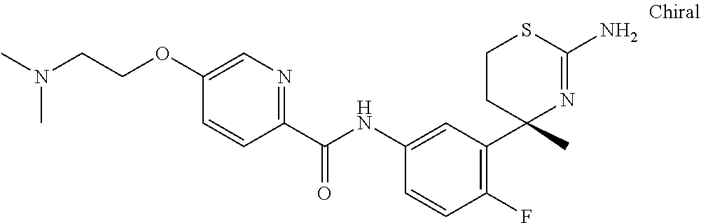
C1CC(C)(C2=C(F)C=CC(NC(C3=NC=C(OCCN(C)C)C=C3)=O)=C2)N=C(N)S1
